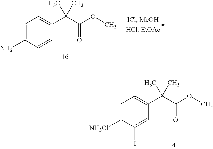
C1=C([NH3Cl])C(I)=CC(C(C(OC)=O)(C)C)=C1.C1=C(N)C=CC(C(C(OC)=O)(C)C)=C1
